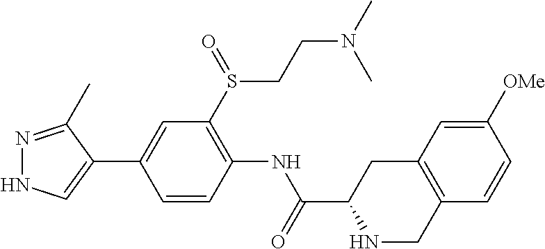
N1=C(C)C(C2=CC(S(CCN(C)C)=O)=C(NC(=O)C3NCC4=C(C3)C=C([OMe])C=C4)C=C2)=CN1
